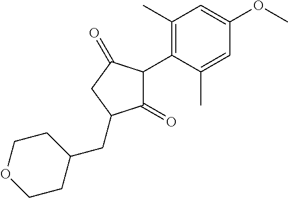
C1(=O)C(C2=C(C)C=C(OC)C=C2C)C(=O)CC1CC1CCOCC1
